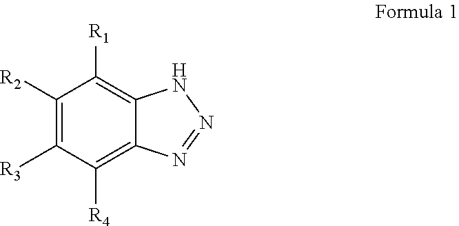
C1([R2])=C([R3])C([R4])=C2C(=C1[R1])NN=N2
